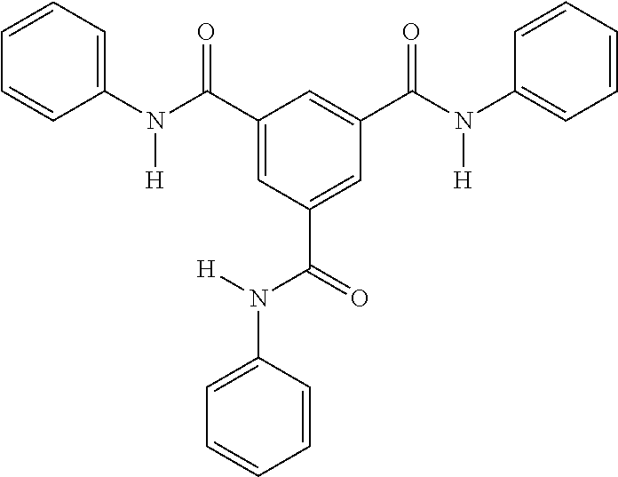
C1=CC=C(N(C(C2=CC(C(=O)N([H])C3=CC=CC=C3)=CC(C(N(C3=CC=CC=C3)[H])=O)=C2)=O)[H])C=C1
